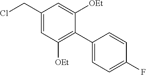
C1(CCl)=CC([OEt])=C(C2=CC=C(F)C=C2)C([OEt])=C1
